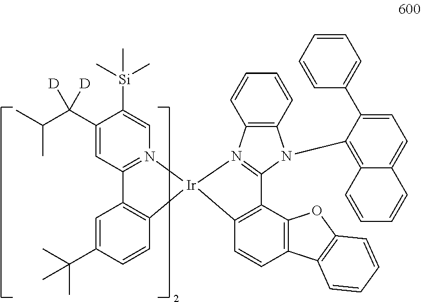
CC(C(C1=CC2=N(C=C1[Si](C)(C)C)[Ir]1(C3=C2C=C(C(C)(C)C)C=C3)N2=C(N(C3=C4C(=CC=C3C3=CC=CC=C3)C=CC=C4)C3=C2C=CC=C3)C2=C1C=CC1=C2OC2=C1C=CC=C2)([D])[D])C
